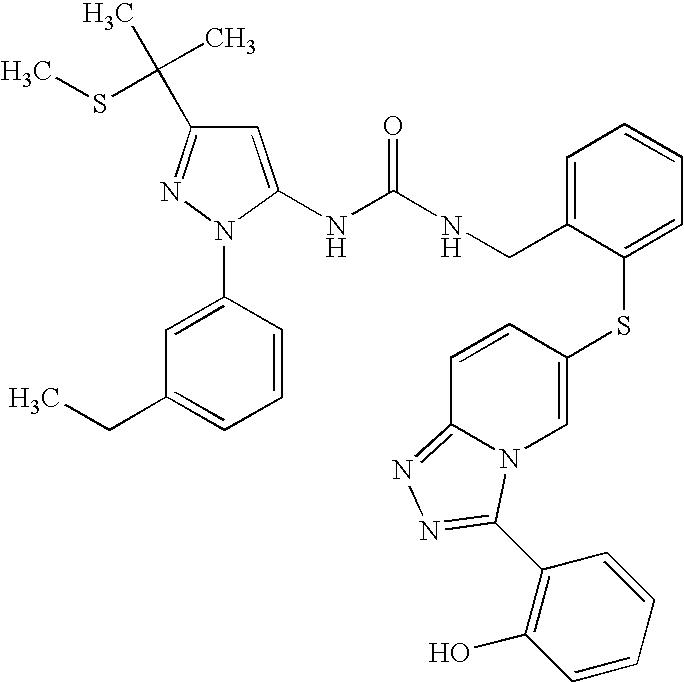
C1=C(NC(NCC2=CC=CC=C2SC2=CN3C(=NN=C3C3=C(O)C=CC=C3)C=C2)=O)N(C2=CC(CC)=CC=C2)N=C1C(C)(C)SC
